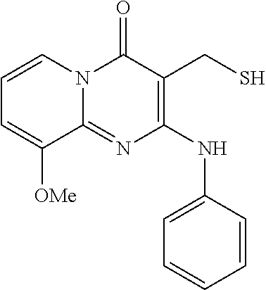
C1(=O)N2C(=NC(NC3=CC=CC=C3)=C1CS)C([OMe])=CC=C2
